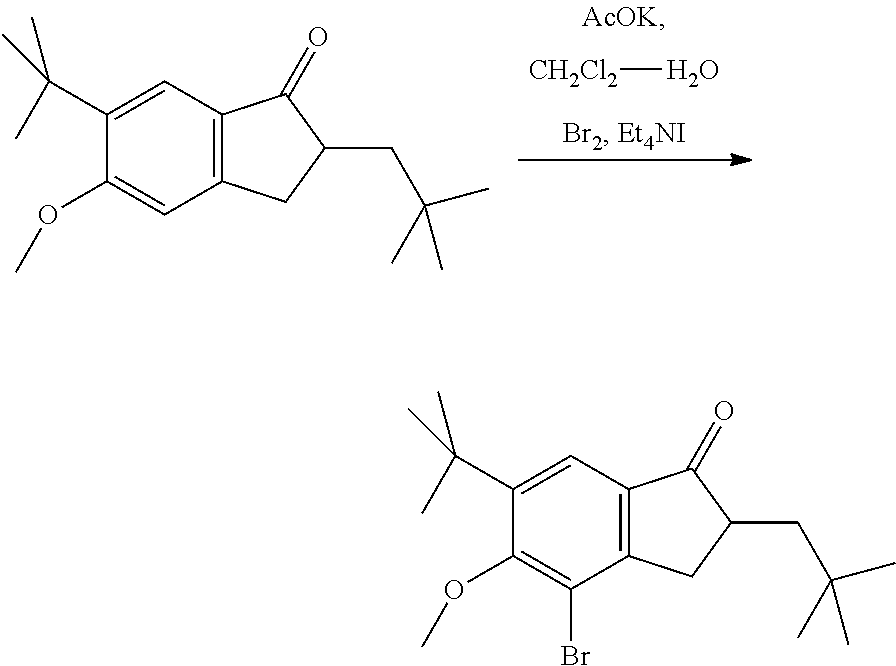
C12=C(C=C(OC)C(C(C)(C)C)=C1)CC(CC(C)(C)C)C2=O.[CH2Cl2]O.C12=C(C(Br)=C(OC)C(C(C)(C)C)=C1)CC(CC(C)(C)C)C2=O
